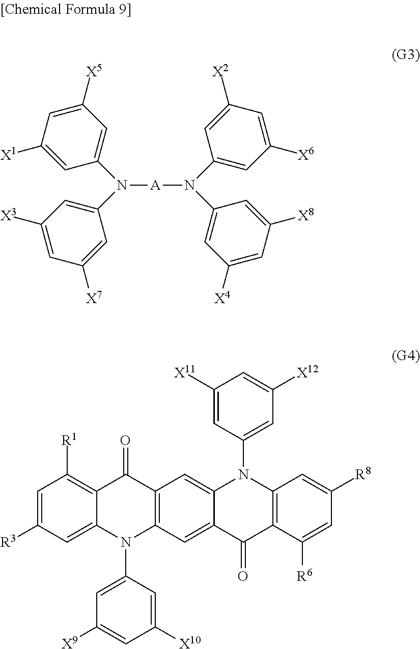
N(C1=CC([X5])=CC([X1])=C1)(C1=CC([X3])=CC([X7])=C1)[A]N(C1=CC([X4])=CC([X8])=C1)C1=CC([X6])=CC([X2])=C1.C1([X11])=CC(N2C3=C(C(=O)C4=CC5=C(C(=O)C6=C([R1])C=C([R3])C=C6N5C5=CC([X9])=CC([X10])=C5)C=C24)C([R6])=CC([R8])=C3)=CC([X12])=C1
